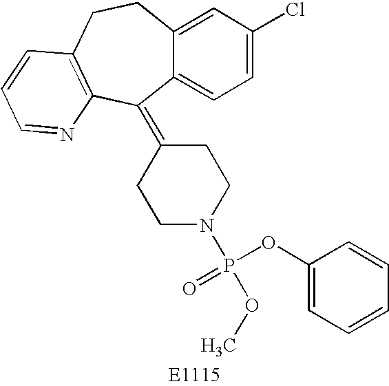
C12=CC=C(Cl)C=C1CCC1=C(C2=C2CCN(P(OC)(OC3=CC=CC=C3)=O)CC2)N=CC=C1
